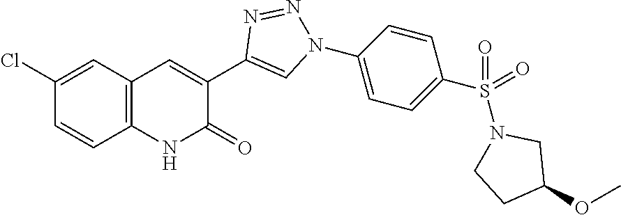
C1=CC2=C(C=C1Cl)C=C(C1=CN(C3=CC=C(S(=O)(=O)N4CC(OC)CC4)C=C3)N=N1)C(=O)N2
